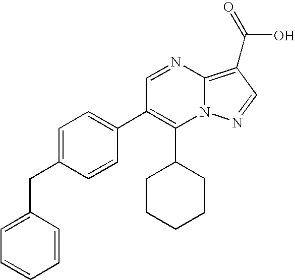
C1(C2CCCCC2)=C(C2=CC=C(CC3=CC=CC=C3)C=C2)C=NC2=C(C(O)=O)C=NN12
